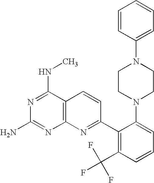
C12=C(C(NC)=NC(N)=N1)C=CC(C1=C(C(F)(F)F)C=CC=C1N1CCN(C3=CC=CC=C3)CC1)=N2
